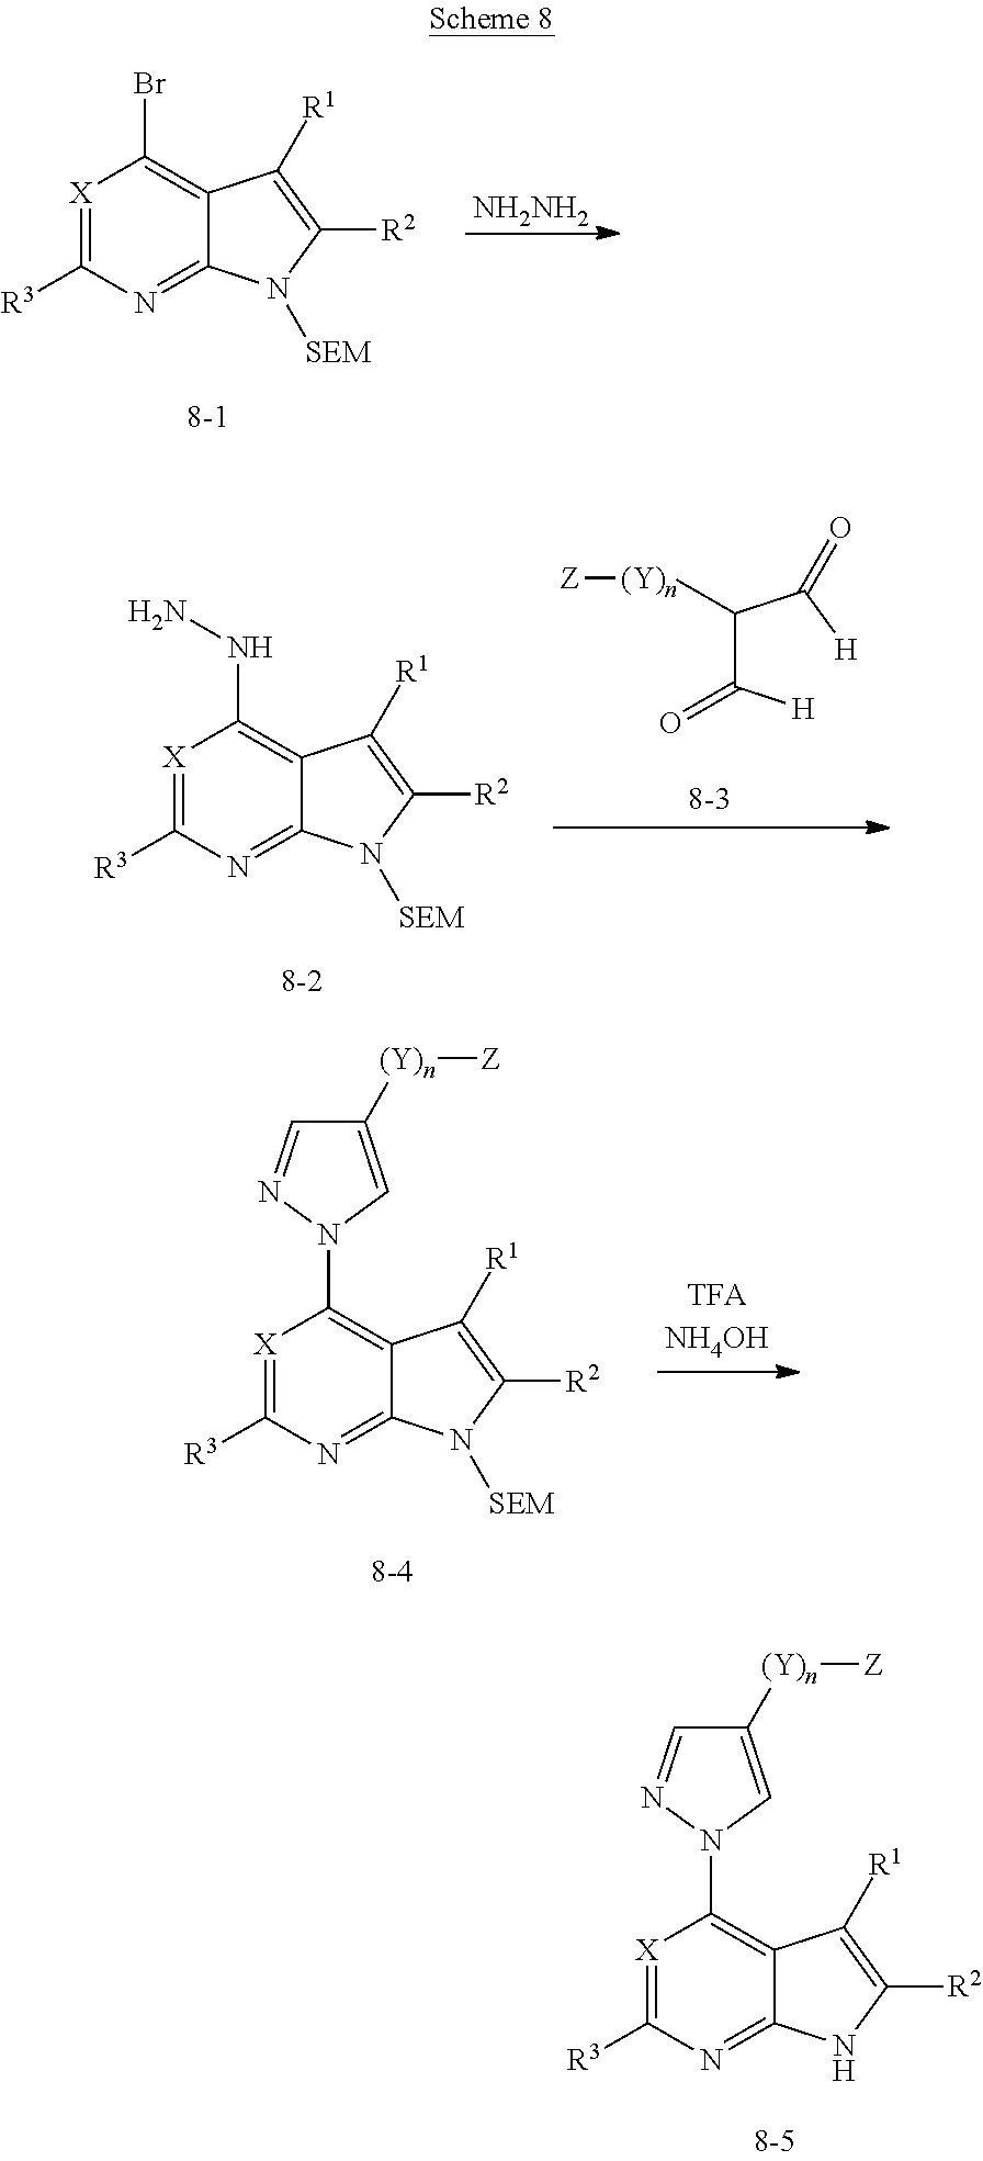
[X]1=C([R3])N=C2C(=C1Br)C([R1])=C([R2])N2[SEM].[NH2NH2].[X]1=C([R3])N=C2C(=C1NN)C([R1])=C([R2])N2[SEM].C(C([H])=O)(C([H])=O)[(Y)n][Z].[X]1=C([R3])N=C2C(=C1N1N=CC([(Y)n][Z])=C1)C([R1])=C([R2])N2[SEM].[X]1=C([R3])N=C2C(=C1N1N=CC([(Y)n][Z])=C1)C([R1])=C([R2])N2
